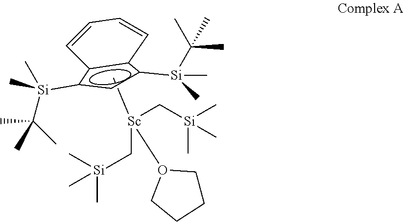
[Si](C)(C(C)(C)C)(c1c2c(c([Si](C(C)(C)C)(C)C)c1)C=CC=C2)C.C[Sc](C[Si](C)(C)C)(C[Si](C)(C)C)O1CCCC1
